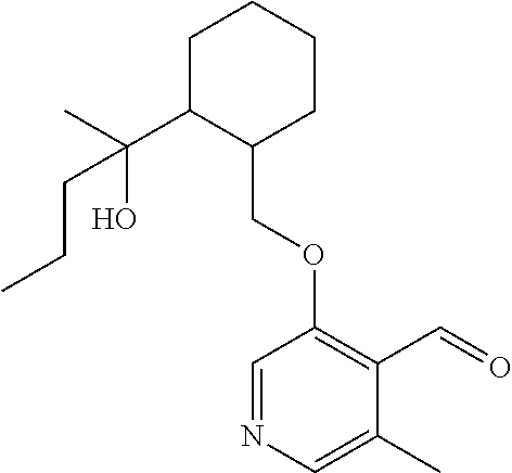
C1C(C(C)(O)CCC)C(COC2=C(C=O)C(C)=CN=C2)CCC1
